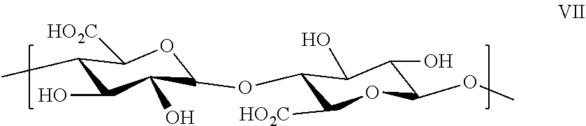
C1(C)C(O)C(O)C(OC2C([HO2C])OC(OC)C(O)C2O)OC1[HO2C]
